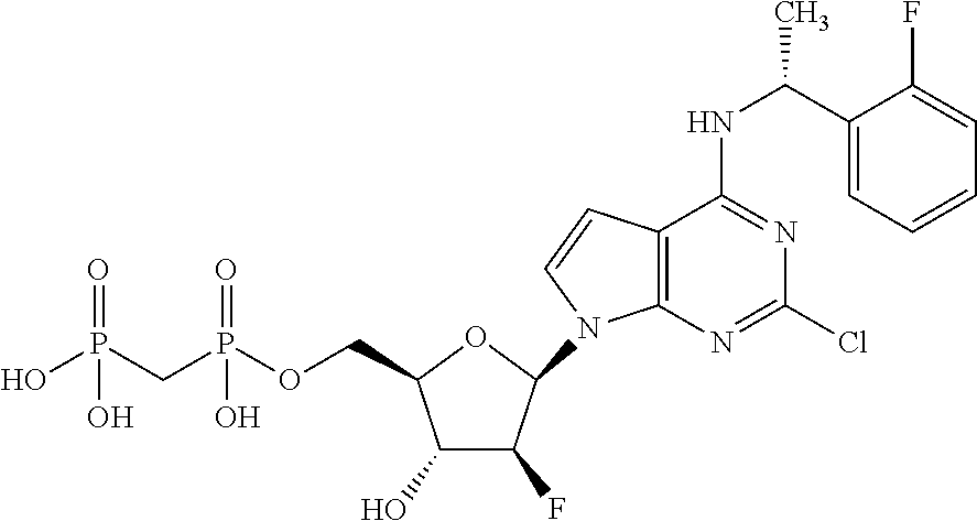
C1(O)C(F)C(N2C3=C(C(NC(C)C4=CC=CC=C4F)=NC(Cl)=N3)C=C2)OC1COP(CP(O)(=O)O)(=O)O
